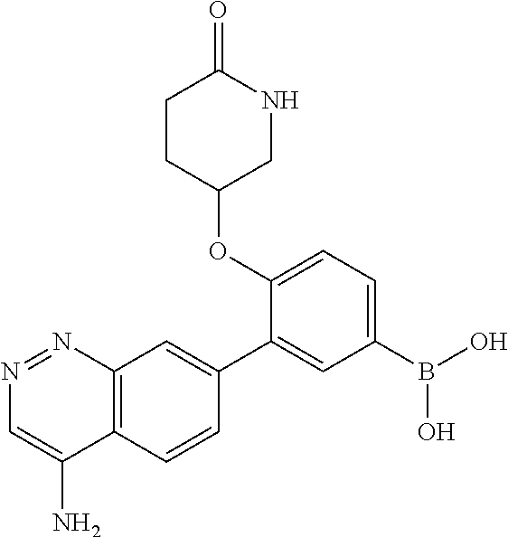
C12=C(C=CC(C3=CC(B(O)O)=CC=C3OC3CNC(=O)CC3)=C1)C(N)=CN=N2
